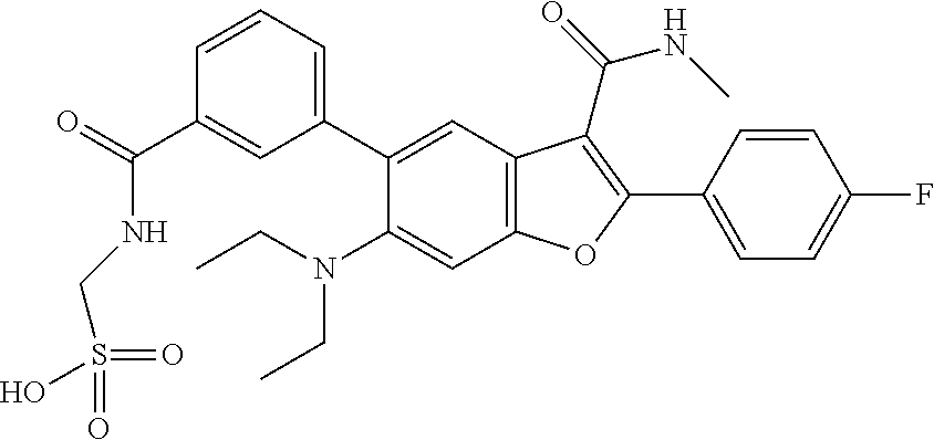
C1=CC=C(C2=CC3=C(C=C2N(CC)CC)OC(C2=CC=C(F)C=C2)=C3C(=O)NC)C=C1C(=O)NCS(=O)(=O)O
